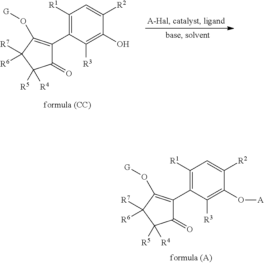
C1([R1])=C(C2=C(O[G])C([R7])([R6])C([R4])([R5])C2=O)C([R3])=C(O)C([R2])=C1.C1([R1])=C(C2=C(O[G])C([R7])([R6])C([R4])([R5])C2=O)C([R3])=C(O[A])C([R2])=C1
